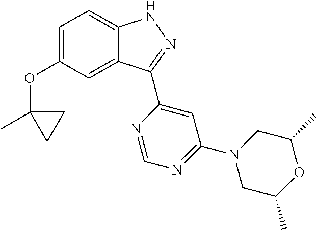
C12=CC(OC3(C)CC3)=CC=C1NN=C2C1=CC(N2CC(C)OC(C)C2)=NC=N1
